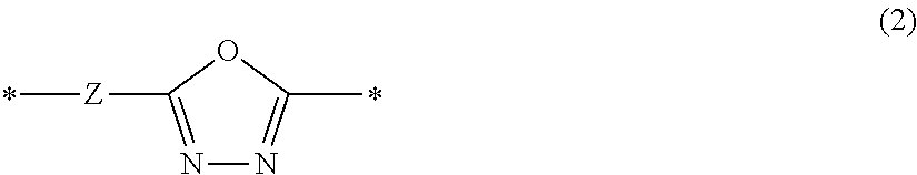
N1=C([Z]C)OC(C)=N1
